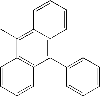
C1(C2=CC=CC=C2)=C2C(=C(C)C3=C1C=CC=C3)C=CC=C2
